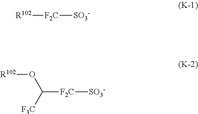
[R102][F2C][SO3-].[R102]OC([F3C])[F2C][SO3-]
